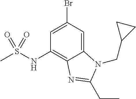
C1(NS(C)(=O)=O)=C2C(=CC(Br)=C1)N(CC1CC1)C(CC)=N2
